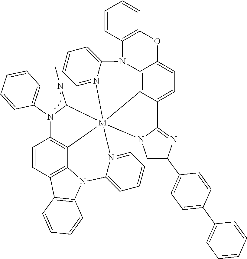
C12=C3C4=CC=C1C1=NC(C5=CC=C(C6=CC=CC=C6)C=C5)=CN1[M]215(N2=CC=CC=C2N2C6=C(C=CC(=C61)N1C6=C(N(C)C15)C=CC=C6)C1=C2C=CC=C1)N1=CC=CC=C1N3C1=C(O4)C=CC=C1
